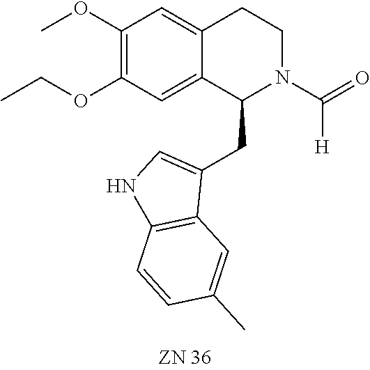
C1(OC)=C(OCC)C=C2C(=C1)CCN(C(=O)[H])C2CC1=CNC2=C1C=C(C)C=C2
